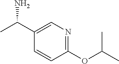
C1(C(C)N)=CN=C(OC(C)C)C=C1
